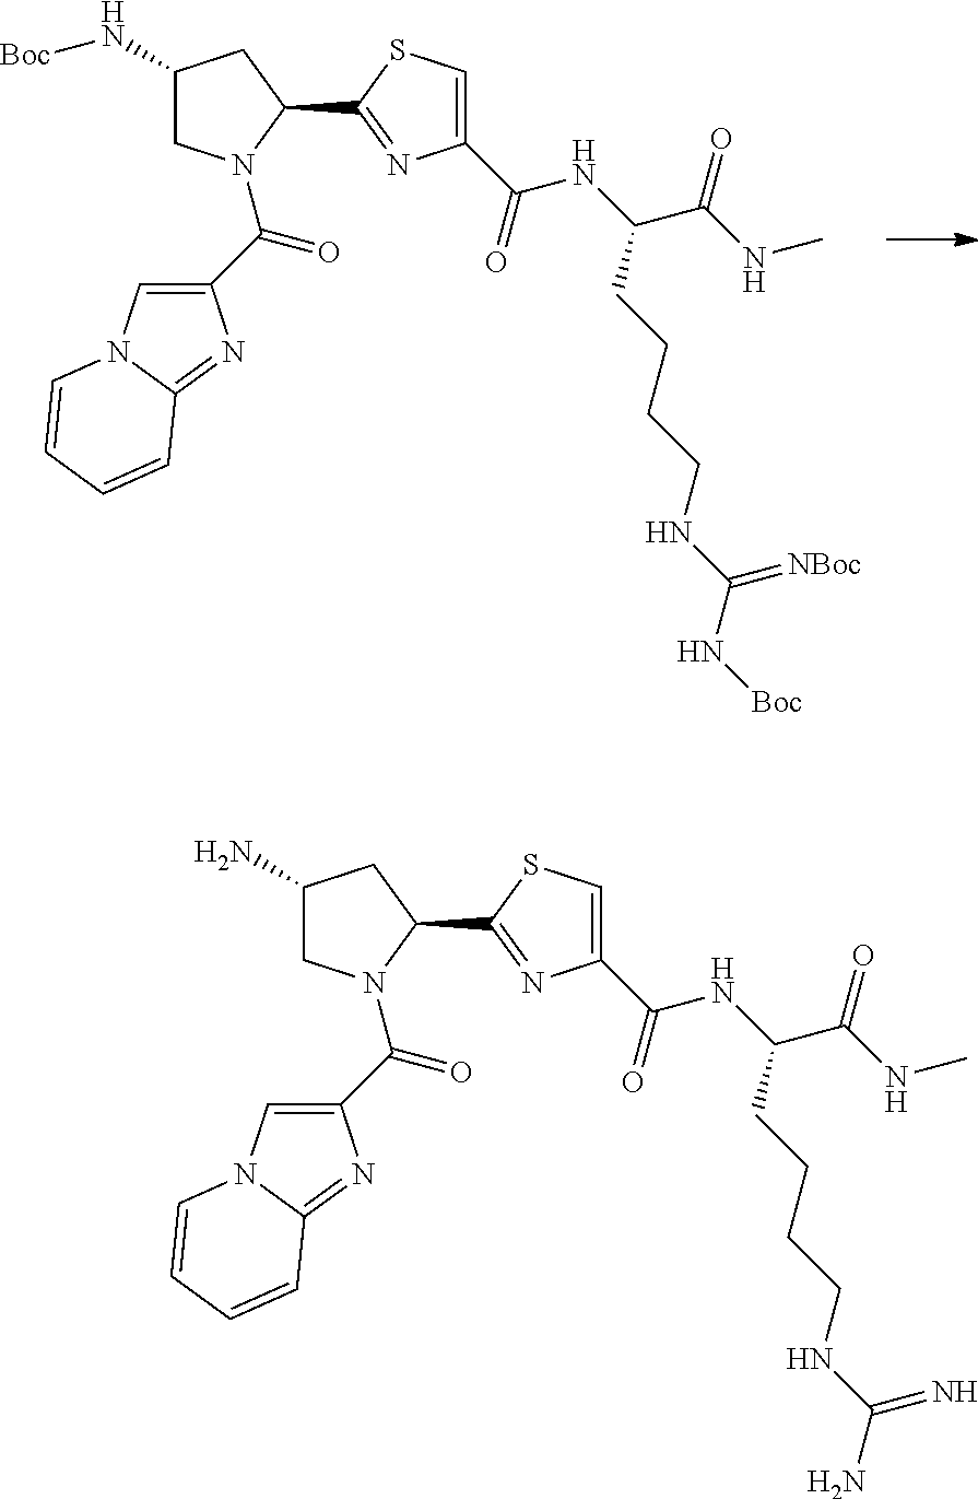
C1(N[Boc])CN(C(C2=CN3C(=N2)C=CC=C3)=O)C(C2=NC(C(=O)NC(C(NC)=O)CCCCNC(N[Boc])=[NBoc])=CS2)C1.C1(N)CN(C(C2=CN3C(=N2)C=CC=C3)=O)C(C2=NC(C(=O)NC(C(NC)=O)CCCCNC(N)=N)=CS2)C1
